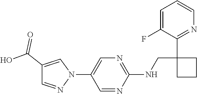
C1=NC(NCC2(C3=NC=CC=C3F)CCC2)=NC=C1N1C=C(C(O)=O)C=N1
